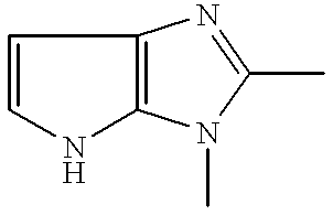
C12=C(N(C)C(C)=N1)NC=C2
